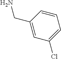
C1=CC(CN)=CC(Cl)=C1
